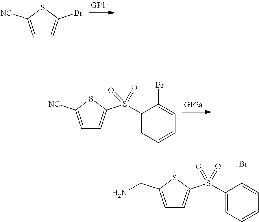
C1=C([NC])SC(S(C2=CC=CC=C2Br)(=O)=O)=C1.C1=C([NC])SC(Br)=C1.C1=C(CN)SC(S(C2=CC=CC=C2Br)(=O)=O)=C1
